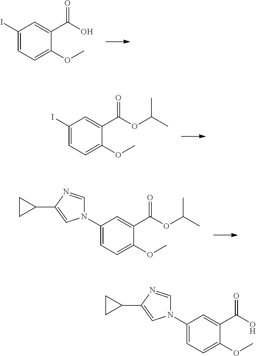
C1(I)=CC=C(OC)C(C(O)=O)=C1.C1(I)=CC=C(OC)C(C(OC(C)C)=O)=C1.C1(N2C=NC(C3CC3)=C2)=CC=C(OC)C(C(OC(C)C)=O)=C1.C1(N2C=NC(C3CC3)=C2)=CC=C(OC)C(C(O)=O)=C1
